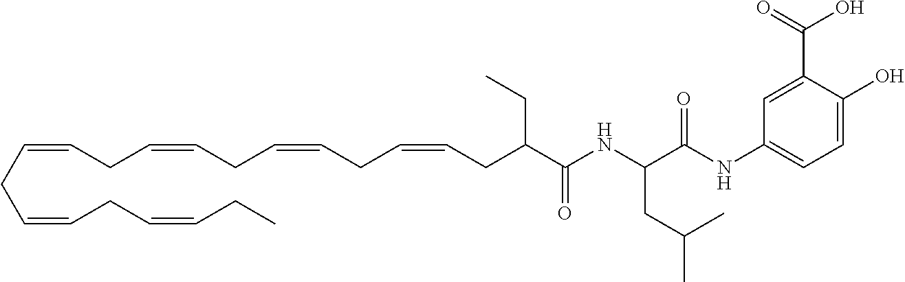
C(C=CCC=CCC=CCC=CCC(C(NC(C(NC1=CC=C(O)C(C(=O)O)=C1)=O)CC(C)C)=O)CC)C=CCC=CCC
